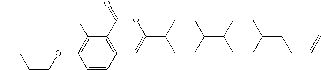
C12=C(C(=O)OC(C3CCC(C4CCC(CCC=C)CC4)CC3)=C1)C(F)=C(OCCCC)C=C2
